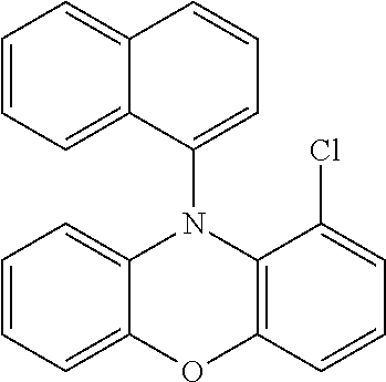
C1=CC=C2C(=C1)N(C1=CC=CC3=CC=CC=C13)C1=C(O2)C=CC=C1Cl
